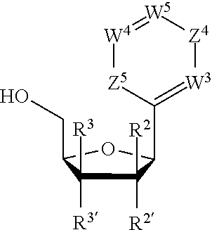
C1([R2])([R2])C([R3])([R3])C(CO)OC1C1=[W3][Z4][W5]=[W4][Z5]1
